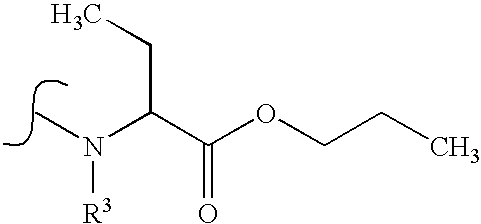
N(C)(C(C(OCCC)=O)CC)[R3]
